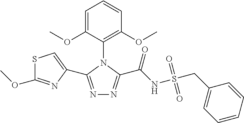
N1=C(C2=CSC(OC)=N2)N(C2=C(OC)C=CC=C2OC)C(C(NS(CC2=CC=CC=C2)(=O)=O)=O)=N1
